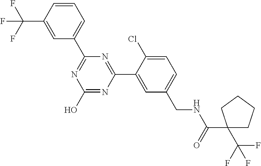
C1(C2=NC(O)=NC(C3=CC(CNC(=O)C4(C(F)(F)F)CCCC4)=CC=C3Cl)=N2)=CC=CC(C(F)(F)F)=C1
